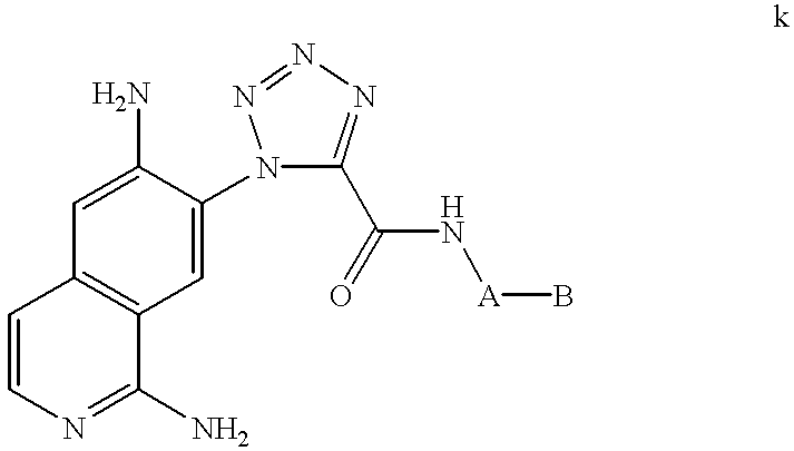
C1(N)=CC2=C(C=C1N1C(C(N[A]B)=O)=NN=N1)C(N)=NC=C2
